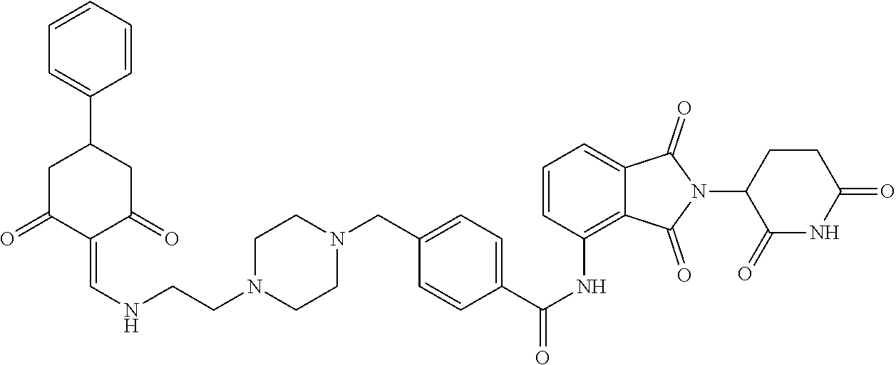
C(NC1=C2C(=CC=C1)C(=O)N(C1C(=O)NC(=O)CC1)C2=O)(=O)C1=CC=C(CN2CCN(CCNC=C3C(=O)CC(C4=CC=CC=C4)CC3=O)CC2)C=C1
